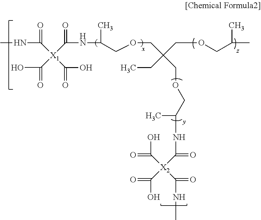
N(C([X1](C(O)=O)(C(=O)NC)C(=O)O)=O)C(C)COCC(COCC(NC(=O)[X2](C(=O)O)(C(=O)O)C(=O)NC)C)(COCC(C)C)CC
